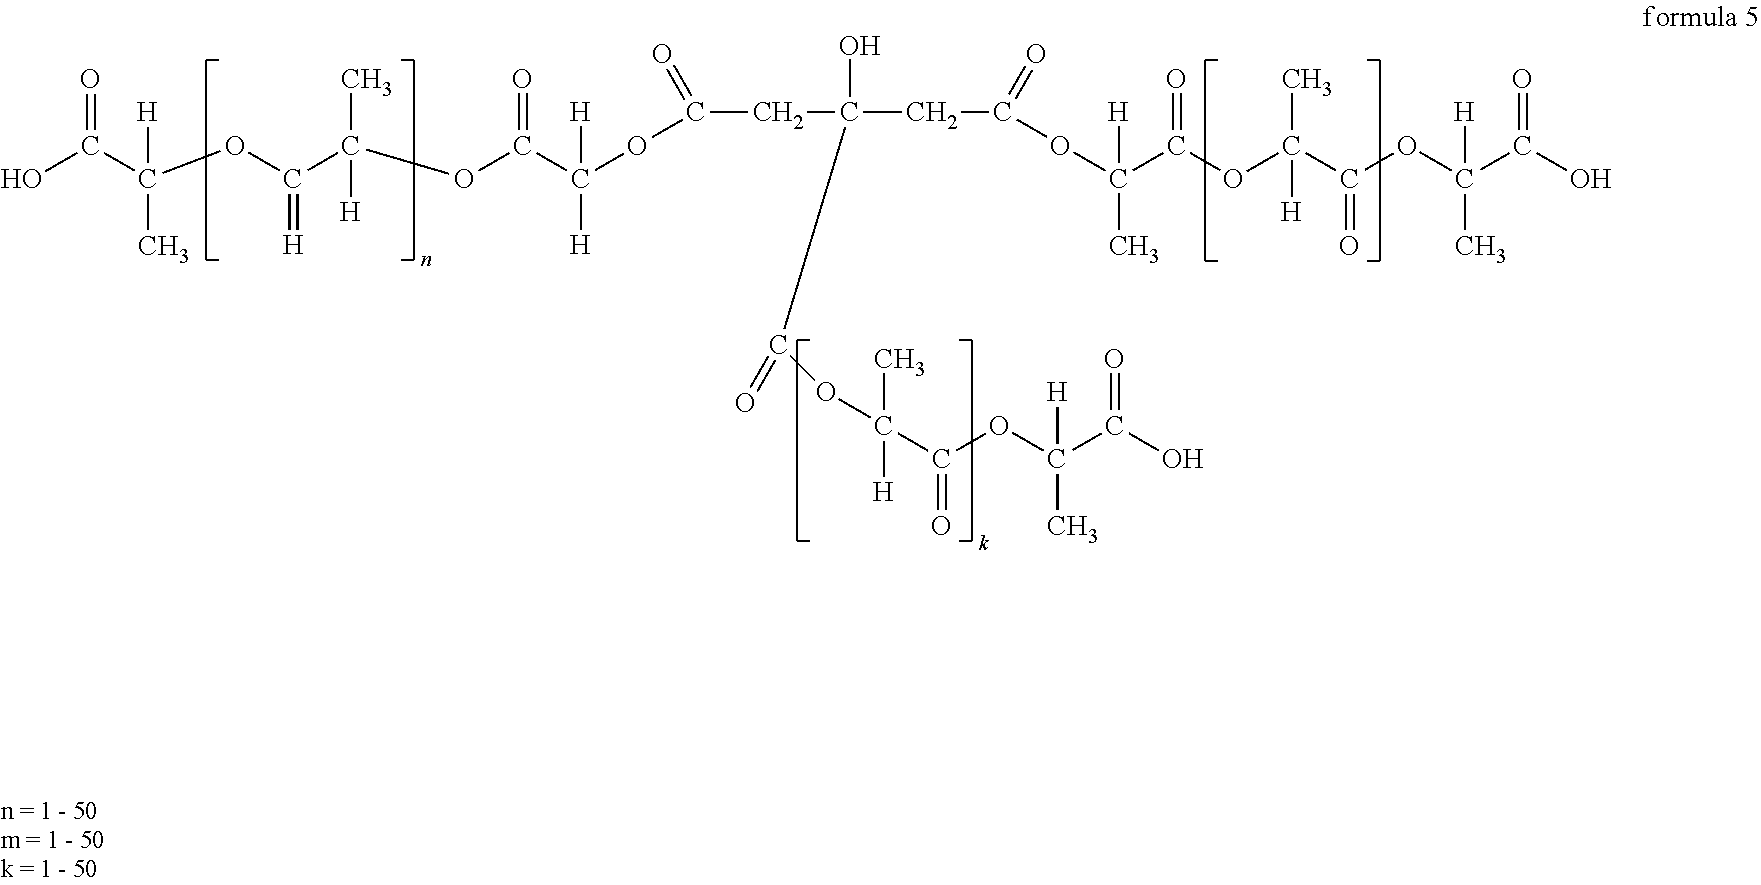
OC(C(OC(C(OC(C(OC(CC(CC(=O)OC([H])(C)C(OC(C)([H])C(=O)OC([H])(C)C(O)=O)=O)(O)C(OC(C(=O)OC([H])(C)C(O)=O)(C)[H])=O)=O)([H])[H])=O)([H])C)=[H])([H])C)=O
